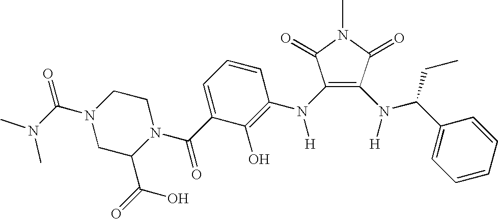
CN1C(=O)C(N(C2=C(O)C(C(=O)N3CCN(C(=O)N(C)C)CC3C(=O)O)=CC=C2)[H])=C(N([H])C(C2=CC=CC=C2)CC)C1=O
